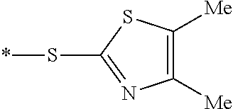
S(*)C1=NC([Me])=C([Me])S1
